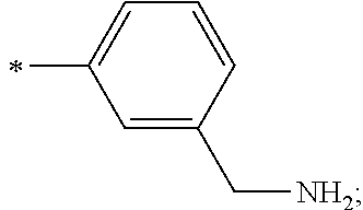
C1=C(C[NH2])C=CC=C1C
